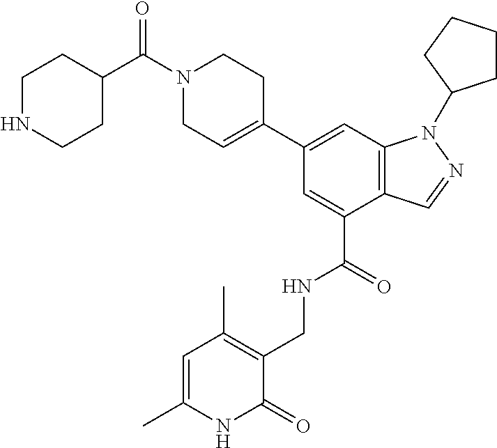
C1(C2=CCN(C(C3CCNCC3)=O)CC2)=CC2=C(C(C(=O)NCC3=C(C)C=C(C)NC3=O)=C1)C=NN2C1CCCC1
